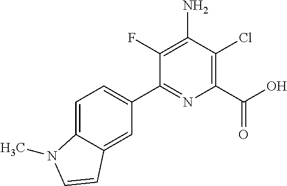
C1(F)=C(N)C(Cl)=C(C(O)=O)N=C1C1=CC=C2C(=C1)C=CN2C
